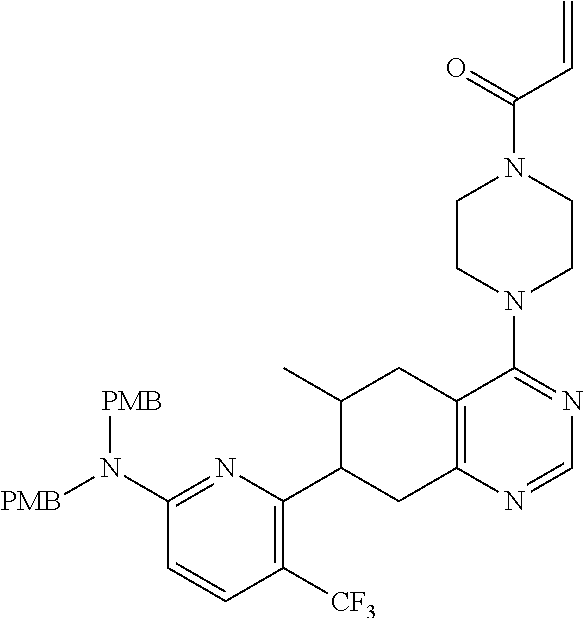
N(C1=NC(C2CC3=C(C(N4CCN(C(C=C)=O)CC4)=NC=N3)CC2C)=C([CF3])C=C1)([PMB])[PMB]
